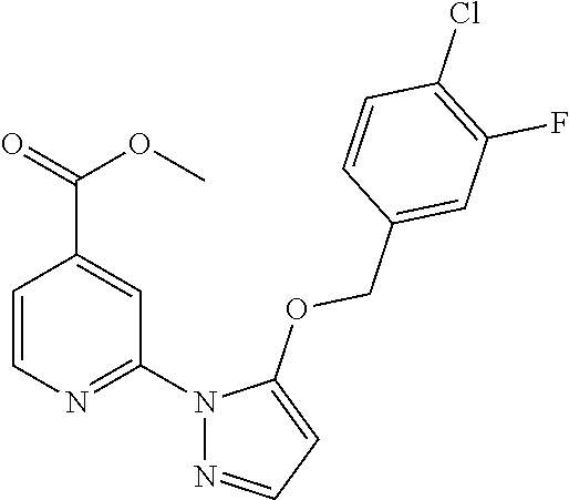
C1=CN=C(N2N=CC=C2OCC2=CC(F)=C(Cl)C=C2)C=C1C(=O)OC
